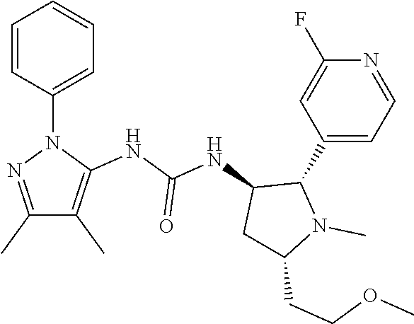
N(C(NC1C(C2=CC=NC(F)=C2)N(C)C(CCOC)C1)=O)C1=C(C)C(C)=NN1C1=CC=CC=C1
